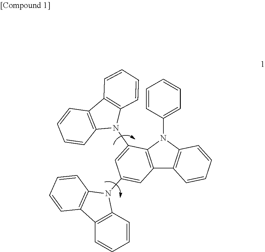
C1=CC(N2C3=C(C4=C2C=CC=C4)C=C(N2C4=C(C=CC=C4)C4=C2C=CC=C4)C=C3N2C3=C(C4=C2C=CC=C4)C=CC=C3)=CC=C1
